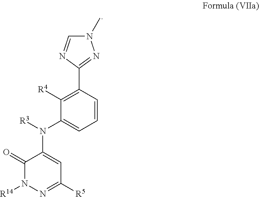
C1(=O)N([R14])N=C([R5])C=C1N([R3])C1=CC=CC(C2=NN(C)C=N2)=C1[R4]
